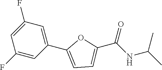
C1(C2=CC=C(C(NC(C)C)=O)O2)=CC(F)=CC(F)=C1
